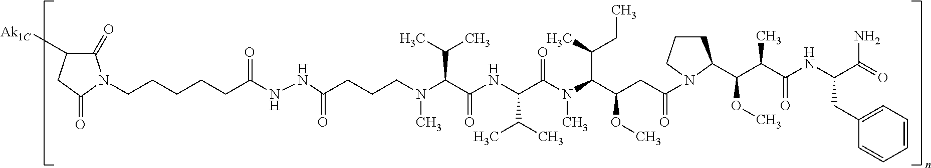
C1(=O)C([Ak1C])CC(=O)N1CCCCCC(NNC(CCCN(C(C(NC(C(N(C(C(CC(=O)N1CCCC1C(C(C(NC(C(N)=O)CC1=CC=CC=C1)=O)C)OC)OC)C(CC)C)C)=O)C(C)C)=O)C(C)C)C)=O)=O
